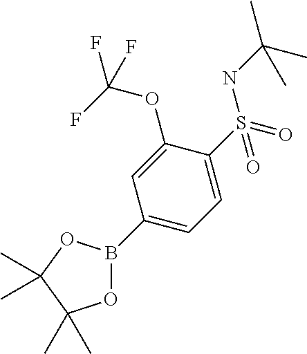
B1(C2=CC=C(S(NC(C)(C)C)(=O)=O)C(OC(F)(F)F)=C2)OC(C)(C)C(C)(C)O1
